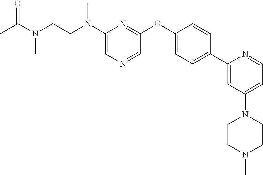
CC(N(C)CCN(C)C1=CN=CC(OC2=CC=C(C3=CC(N4CCN(C)CC4)=CC=N3)C=C2)=N1)=O
